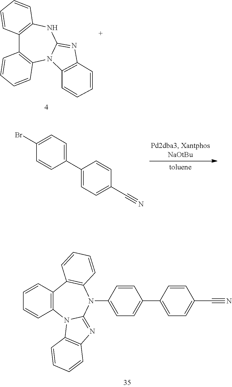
C12=C(NC3=NC4=C(N3C3=C1C=CC=C3)C=CC=C4)C=CC=C2.C1(Br)=CC=C(C2=CC=C(C#N)C=C2)C=C1.C12=C(N3C(=NC4=C3C=CC=C4)N(C3=CC=C(C4=CC=C(C#N)C=C4)C=C3)C3=C1C=CC=C3)C=CC=C2
